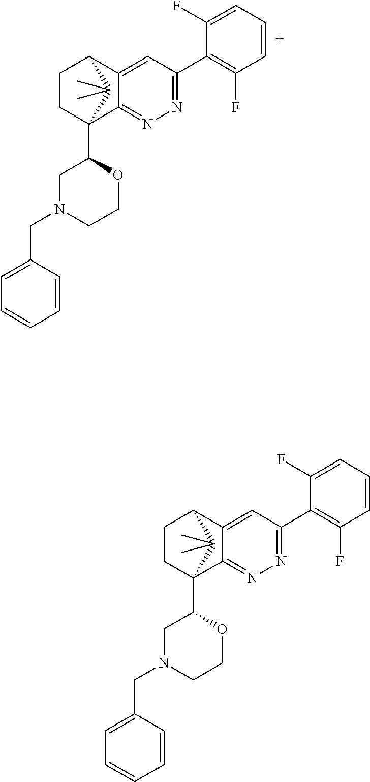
C1CC2(C3CN(CC4=CC=CC=C4)CCO3)C3=NN=C(C4=C(F)C=CC=C4F)C=C3C1C2(C)C.C1CC2(C3CN(CC4=CC=CC=C4)CCO3)C3=NN=C(C4=C(F)C=CC=C4F)C=C3C1C2(C)C
